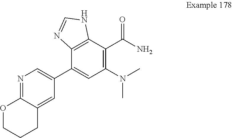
N1=C2C(=CC(C3=CC(N(C)C)=C(C(N)=O)C4=C3N=CN4)=C1)CCCO2
